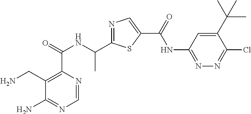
C1=NC(C(=O)NC(C2=NC=C(C(=O)NC3=NN=C(Cl)C(C(C)(C)C)=C3)S2)C)=C(CN)C(N)=N1
